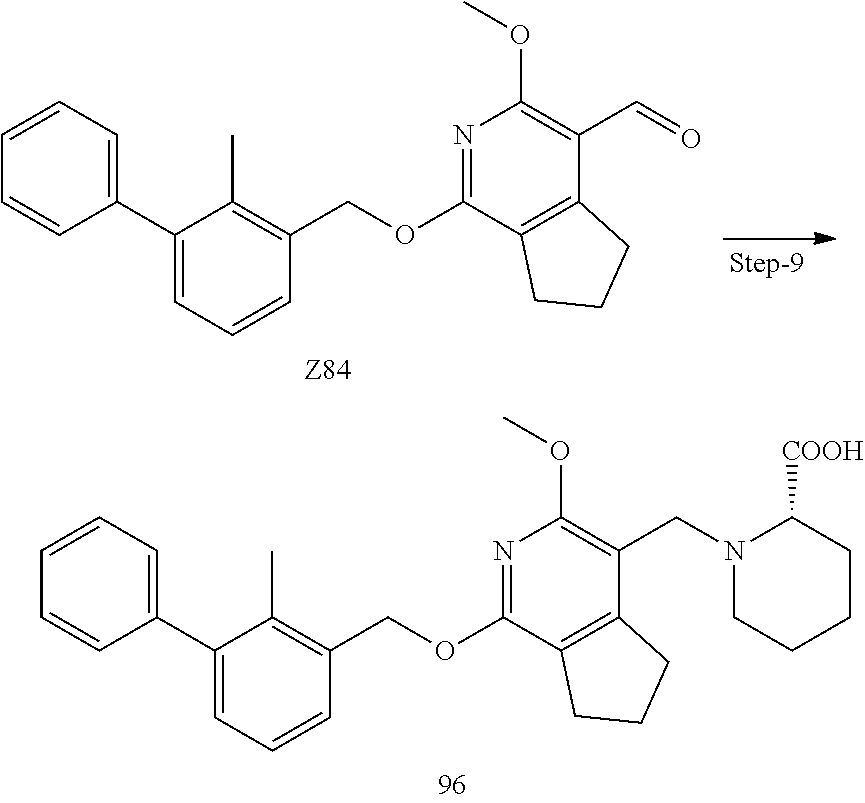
N1=C(OCC2=C(C)C(C3=CC=CC=C3)=CC=C2)C2=C(C(C=O)=C1OC)CCC2.N1=C(OCC2=C(C)C(C3=CC=CC=C3)=CC=C2)C2=C(C(CN3CCCCC3[COOH])=C1OC)CCC2
